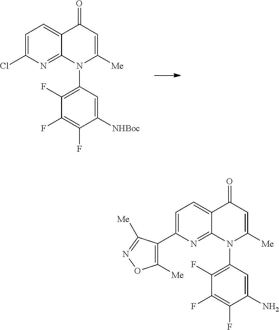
ClC1=CC=C2C(=N1)N(C1=C(F)C(F)=C(F)C([NHBoc])=C1)C([Me])=CC2=O.C1([Me])=C(C2=CC=C3C(=N2)N(C2=C(F)C(F)=C(F)C(N)=C2)C([Me])=CC3=O)C([Me])=NO1
